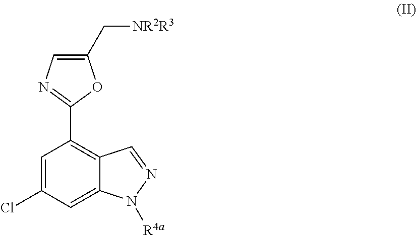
C1=C(Cl)C=C2C(=C1C1=NC=C(C[NR2R3])O1)C=NN2[R4a]
